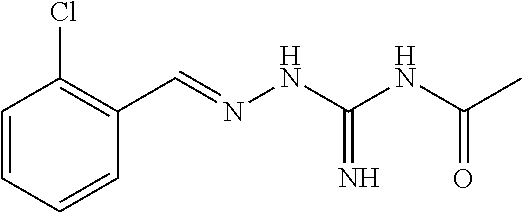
C1=CC=CC(C=NNC(NC(C)=O)=N)=C1Cl
